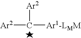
[Ar2]C([Ar2])[Ar1-LMM]
